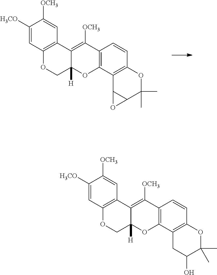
C1([H3CO])=CC2=C(C=C1[OCH3])C1=C([OCH3])C3=C(OC1([H])CO2)C1=C(C=C3)OC(C)(C)C2C1O2.C1([H3CO])=CC2=C(C=C1[OCH3])C1=C([OCH3])C3=C(OC1([H])CO2)C1=C(C=C3)OC(C)(C)C(O)C1
